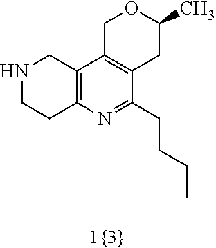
C1C2=C(CC(C)O1)C(CCCC)=NC1=C2CNCC1
